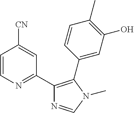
C1=CN=C(C2=C(C3=CC(O)=C(C)C=C3)N(C)C=N2)C=C1[CN]
